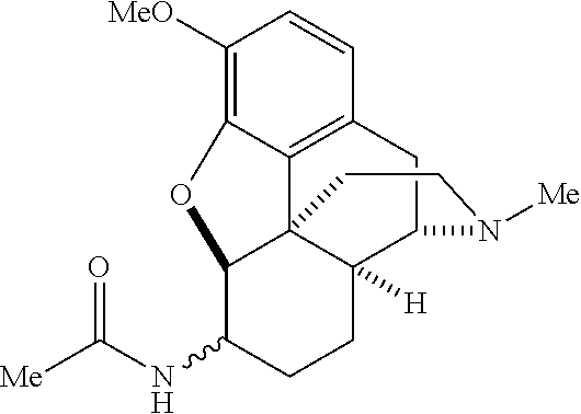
C1([MeO])=C2C3=C(C=C1)CC1C4([H])C3(C(C(NC([Me])=O)CC4)O2)CCN1[Me]
